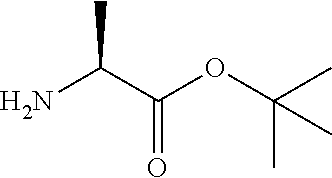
NC(C(OC(C)(C)C)=O)C
